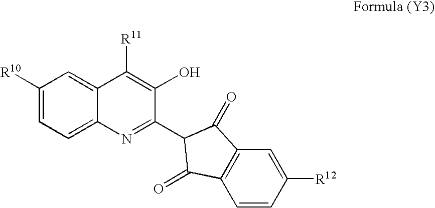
C1=CC([R12])=CC2=C1C(=O)C(C1=NC3=CC=C([R10])C=C3C([R11])=C1O)C2=O
